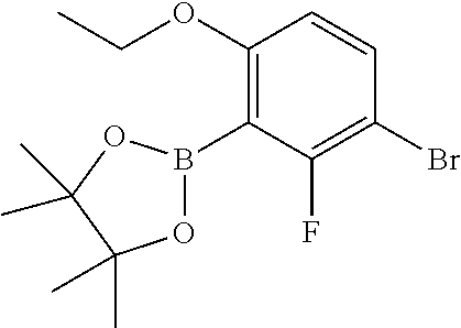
C1(OCC)=C(B2OC(C)(C)C(C)(C)O2)C(F)=C(Br)C=C1
